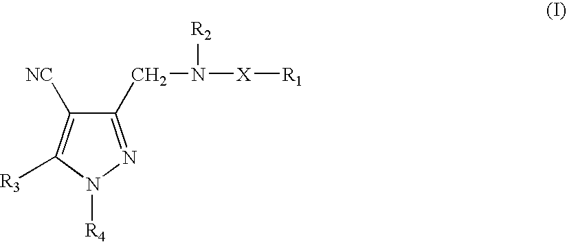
C1(CN([R2])[X][R1])=NN([R4])C([R3])=C1[NC]
